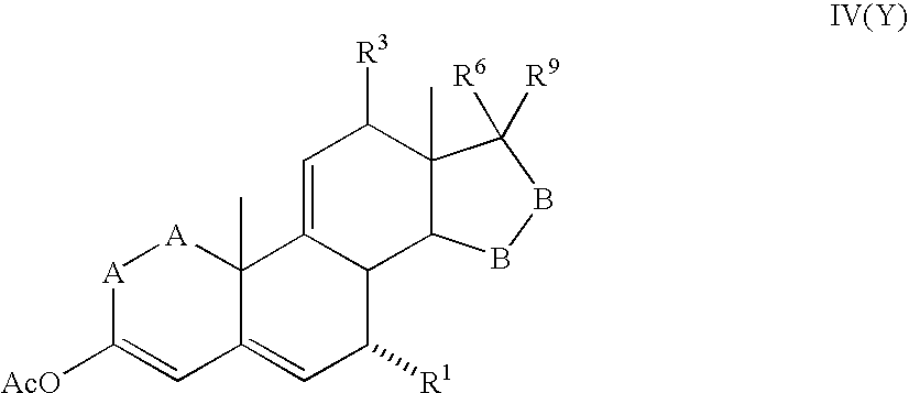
[A]1C([AcO])=CC2=CC([R1])C3C(=CC([R3])C4(C)C3BBC4([R6])[R9])C2(C)[A]1
